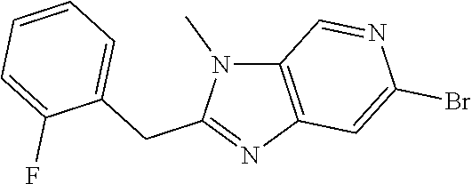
C12=C(N=C(CC3=CC=CC=C3F)N1C)C=C(Br)N=C2
